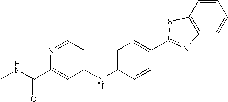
C1=CC2=C(C=C1)N=C(C1=CC=C(NC3=CC=NC(C(NC)=O)=C3)C=C1)S2
